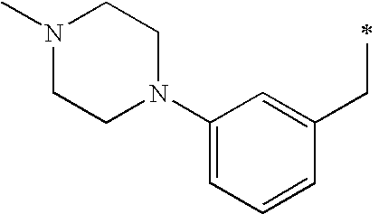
C1(N2CCN(C)CC2)=CC=CC(CC)=C1
